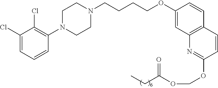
C1(Cl)=CC=CC(N2CCN(CCCCOC3=CC4=C(C=C3)C=CC(OCOC(CC)=O)=N4)CC2)=C1Cl
